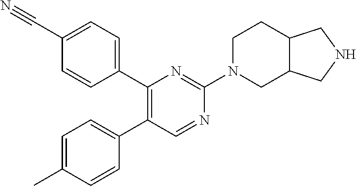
C1(C2=CC=C(C#N)C=C2)=C(C2=CC=C(C)C=C2)C=NC(N2CCC3C(C2)CNC3)=N1
